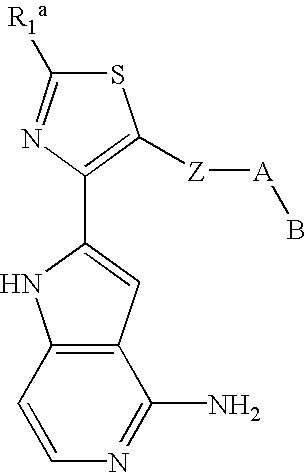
S1C([R1a])=NC(C2=CC3=C(N2)C=CN=C3N)=C1[Z][A]B
